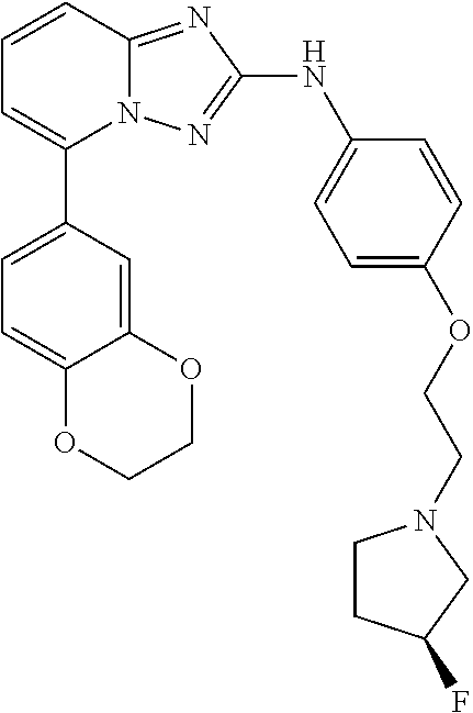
C1=CC2=NC(NC3=CC=C(OCCN4CCC(F)C4)C=C3)=NN2C(C2=CC=C3C(=C2)OCCO3)=C1
